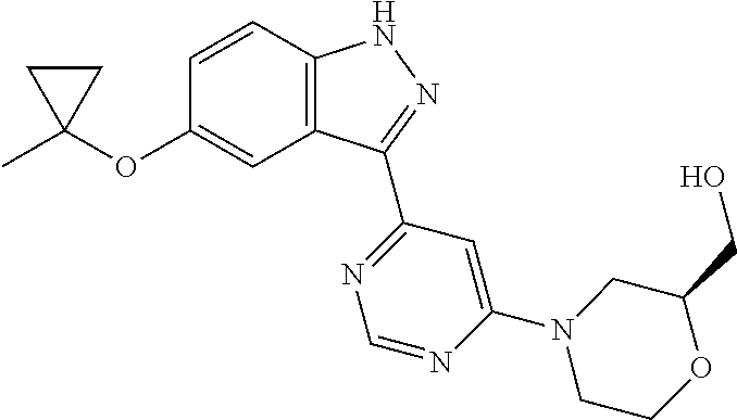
C1C(C)(OC2=CC3=C(C=C2)NN=C3C2=NC=NC(N3CCOC(CO)C3)=C2)C1
